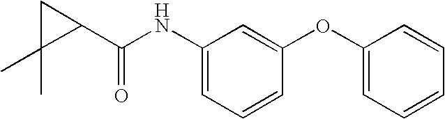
C1(NC(C2CC2(C)C)=O)=CC=CC(OC2=CC=CC=C2)=C1
